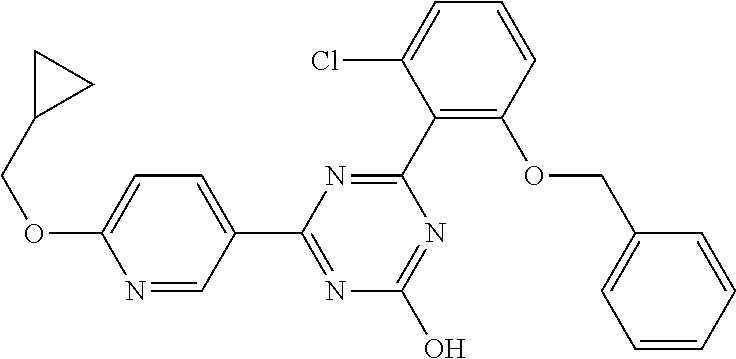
N1=C(O)N=C(C2=CC=C(OCC3CC3)N=C2)N=C1C1=C(OCC2=CC=CC=C2)C=CC=C1Cl
